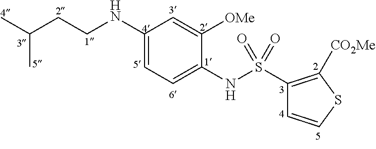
C1(NCCC(C)C)=CC=C(NS(C2=C([CO2Me])SC=C2)(=O)=O)C([OMe])=C1
